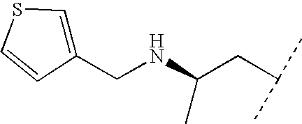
C(NC(CC(C)C)C)C1=CSC=C1
